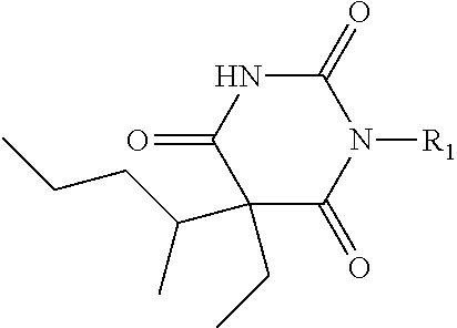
C1(=O)NC(=O)C(CC)(C(C)CCC)C(=O)N1[R1]
